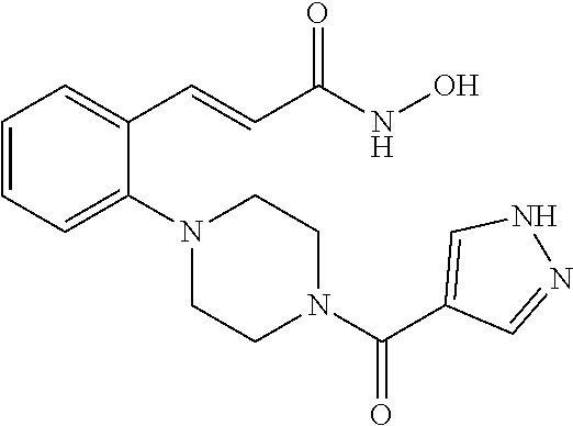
C1=CC=C(N2CCN(C(=O)C3=CNN=C3)CC2)C(C=CC(NO)=O)=C1
